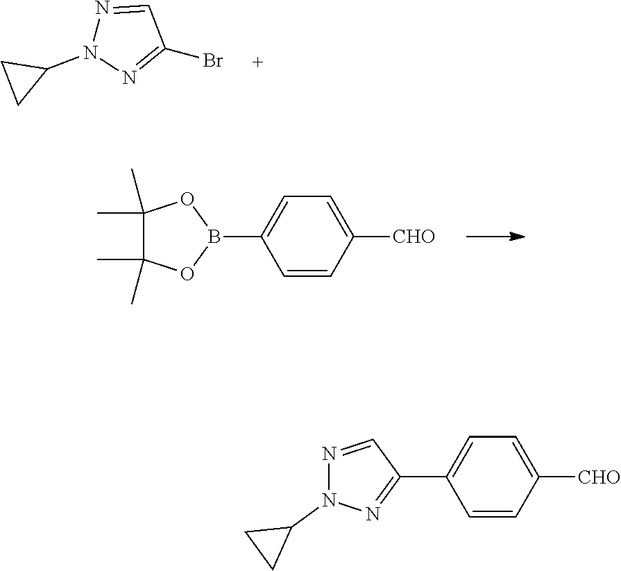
N1=CC(Br)=NN1C1CC1.C1(C)(C)C(C)(C)OB(C2=CC=C([CHO])C=C2)O1.C1(C2=CC=C([CHO])C=C2)=NN(C2CC2)N=C1
